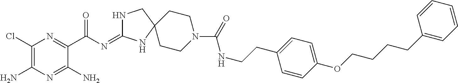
C1(Cl)=C(N)N=C(N)C(C(N=C2NCC3(N2)CCN(C(NCCC2=CC=C(OCCCCC4=CC=CC=C4)C=C2)=O)CC3)=O)=N1
